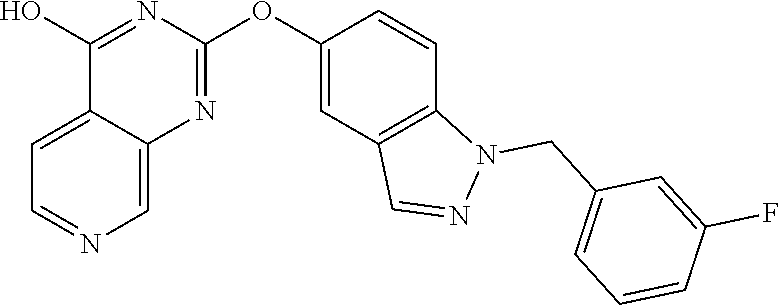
C12=CC=NC=C1N=C(OC1=CC3=C(C=C1)N(CC1=CC=CC(F)=C1)N=C3)N=C2O
